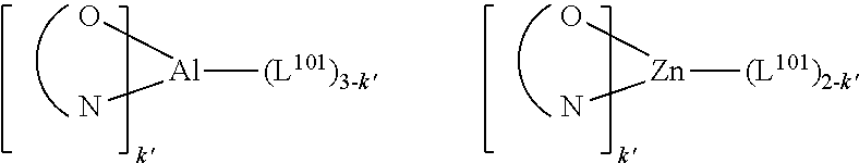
[Al]([(L101)3-k'])(O)N.[Zn]([(L101)2-k'])(O)N
